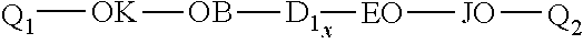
[Q1][OK][OB][D1][EO][JO][Q2]
